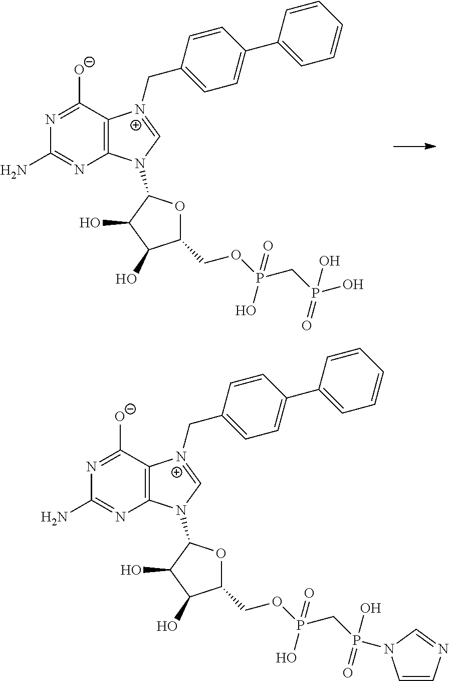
C12=C(C([O-])=NC(N)=N1)[N+](CC1=CC=C(C3=CC=CC=C3)C=C1)=CN2C1OC(COP(CP(O)(=O)O)(O)=O)C(O)C1O.C12=C(C([O-])=NC(N)=N1)[N+](CC1=CC=C(C3=CC=CC=C3)C=C1)=CN2C1OC(COP(CP(=O)(O)N2C=CN=C2)(O)=O)C(O)C1O
